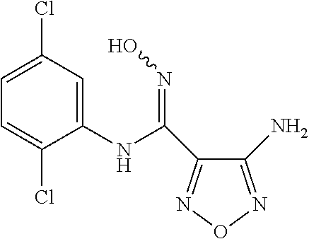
C1=C(Cl)C=C(NC(=NO)C2=NON=C2N)C(Cl)=C1
